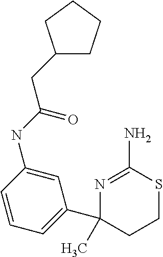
N1=C(N)SCCC1(C1=CC=CC(NC(=O)CC2CCCC2)=C1)C
